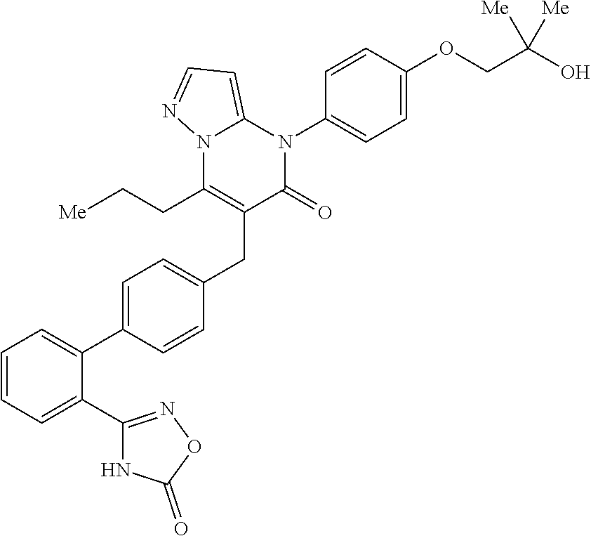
C1=C(C2=CC=C(CC3=C(CC[Me])N4C(=CC=N4)N(C4=CC=C(OCC(O)([Me])[Me])C=C4)C3=O)C=C2)C(C2=NOC(=O)N2)=CC=C1
